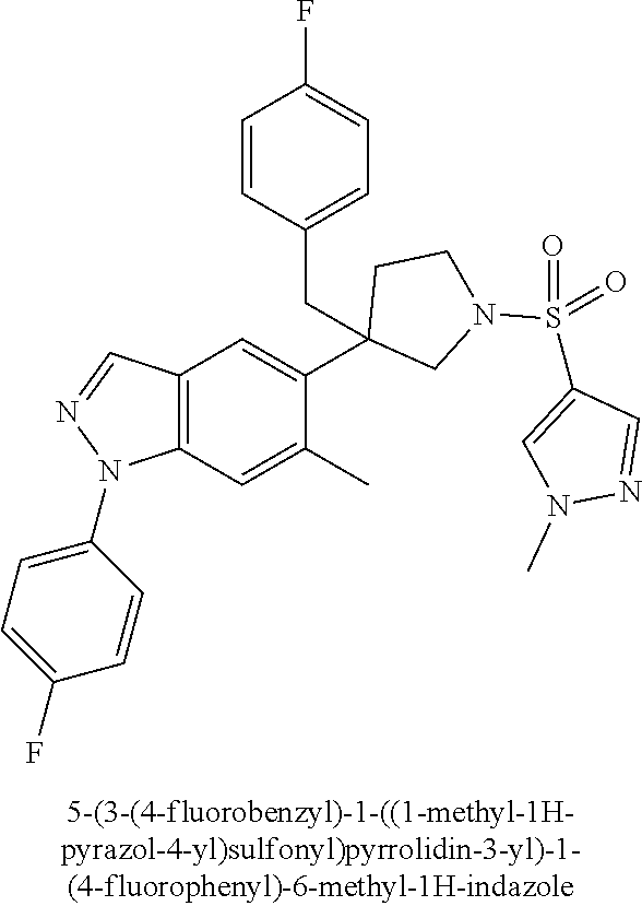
C12=C(C=C(C)C(C3(CC4=CC=C(F)C=C4)CN(S(C4=CN(C)N=C4)(=O)=O)CC3)=C1)N(C1=CC=C(F)C=C1)N=C2
